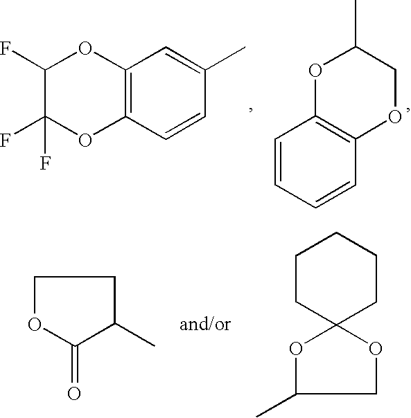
C1(F)C(F)(F)OC2=C(O1)C=C(C)C=C2.C1=CC=CC2=C1OC(C)CO2.C1CC2(CCC1)OC(C)CO2.C1OC(=O)C(C)C1
